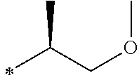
C(C)(COC)C
